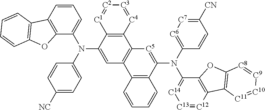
C1=CC2=C(C(N(C3=CC4=C(C5=C3[C1]=[C2][C3]=[C4]5)[C5]=C(N(C3=[C14][C13]=[C12]C5=C3OC3=C5[C11]=[C10][C9]=[C8]3)C3=[C6][C7]=C([CN])C=C3)C3=C4C=CC=C3)C3=CC=C([NC])C=C3)=C1)OC1=C2C=CC=C1
